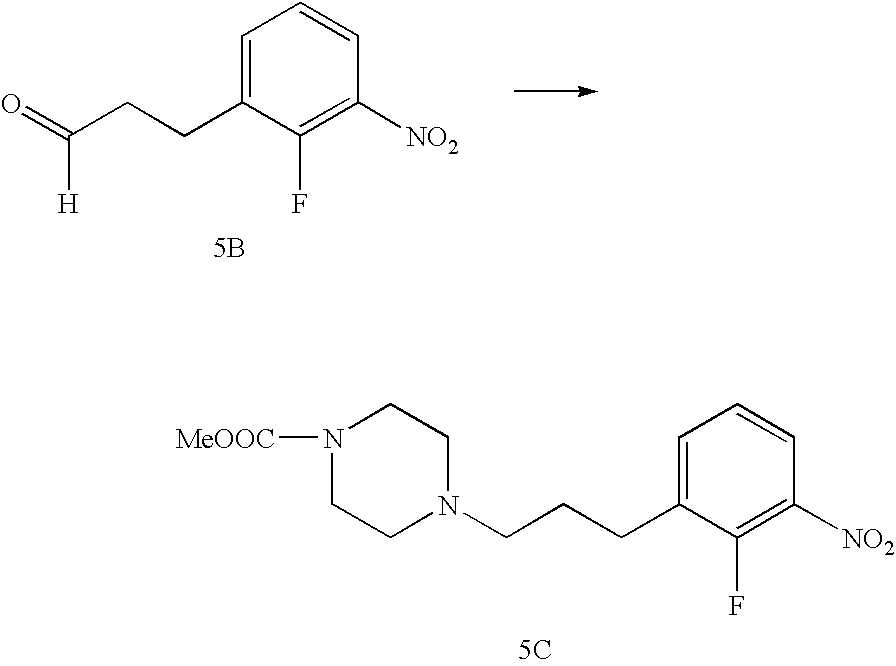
C1=C(CCC(=O)[H])C(F)=C([NO2])C=C1.[5B].C1=C(CCCN2CCN([MeOOC])CC2)C(F)=C([NO2])C=C1.[5C]
